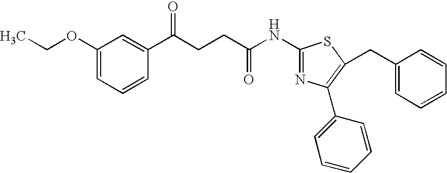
C1(OCC)=CC=CC(C(CCC(NC2=NC(C3=CC=CC=C3)=C(CC3=CC=CC=C3)S2)=O)=O)=C1
